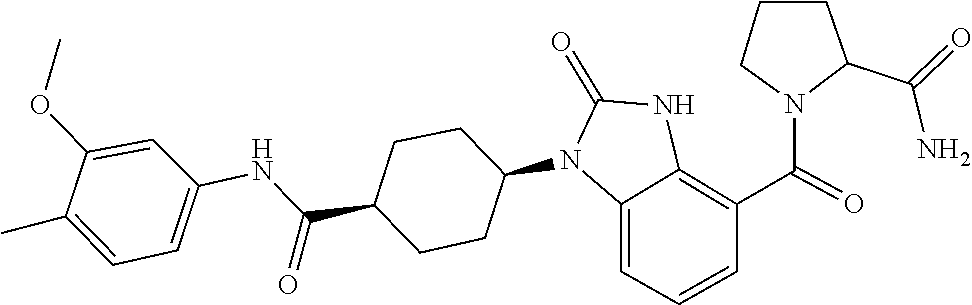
C1(C(=O)N)CCCN1C(=O)C1=C2NC(=O)N(C3CCC(C(NC4=CC=C(C)C(OC)=C4)=O)CC3)C2=CC=C1
